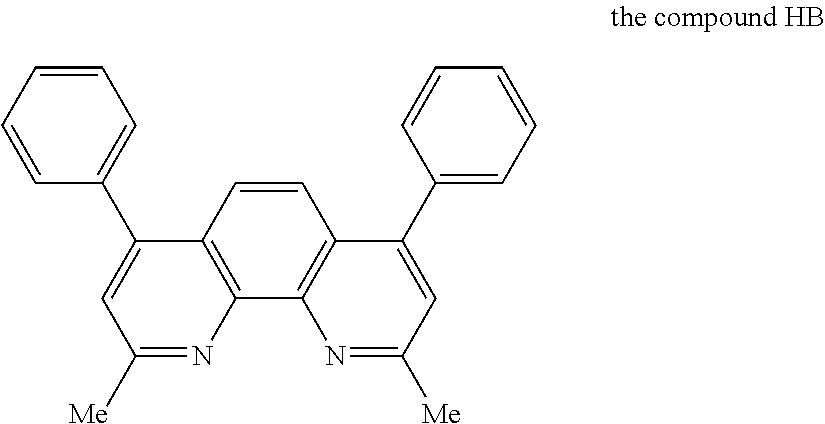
C1=CC2=C(C3=C1C(C1=CC=CC=C1)=CC([Me])=N3)N=C([Me])C=C2C1=CC=CC=C1
